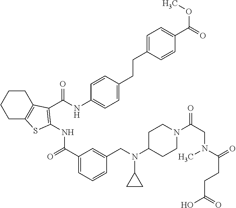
C1C2=C(CCC1)C(C(NC1=CC=C(CCC3=CC=C(C(=O)OC)C=C3)C=C1)=O)=C(NC(=O)C1=CC=CC(CN(C3CCN(C(CN(C(=O)CCC(O)=O)C)=O)CC3)C3CC3)=C1)S2
